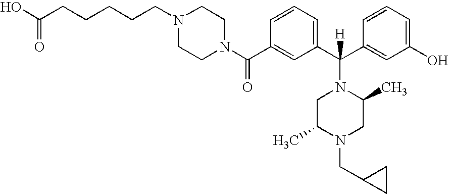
N1(C(C2=CC(C(C3=CC(O)=CC=C3)(N3CC(C)N(CC4CC4)CC3C)[H])=CC=C2)=O)CCN(CCCCCC(O)=O)CC1
